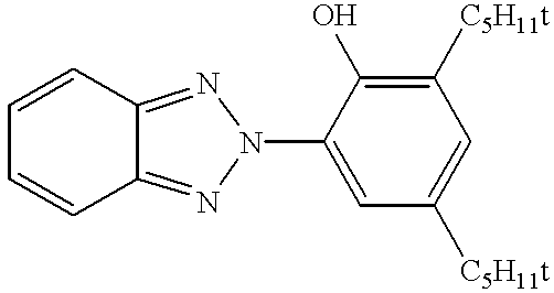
C12=NN(C3=CC([C5H11t])=CC([C5H11t])=C3O)N=C1C=CC=C2
